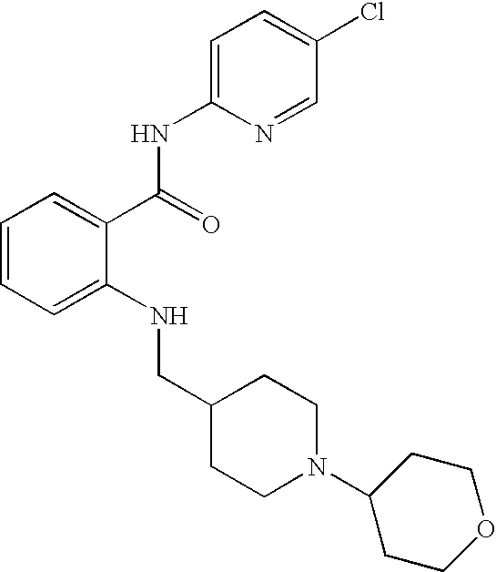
C1=CC=C(NCC2CCN(C3CCOCC3)CC2)C(C(NC2=CC=C(Cl)C=N2)=O)=C1
